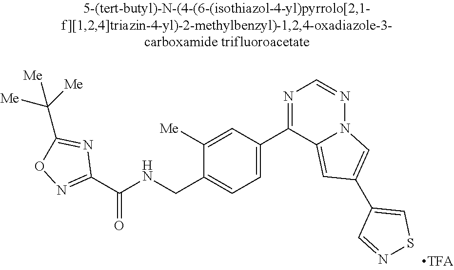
C1([Me])=CC(C2=NC=NN3C2=CC(C2=CSN=C2)=C3)=CC=C1CNC(C1=NOC(C([Me])([Me])[Me])=N1)=O
